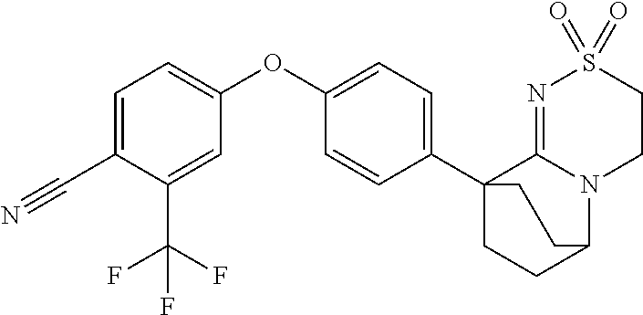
C1=C(C#N)C(C(F)(F)F)=CC(OC2=CC=C(C34CCC(N5C3=NS(=O)(=O)CC5)CC4)C=C2)=C1
